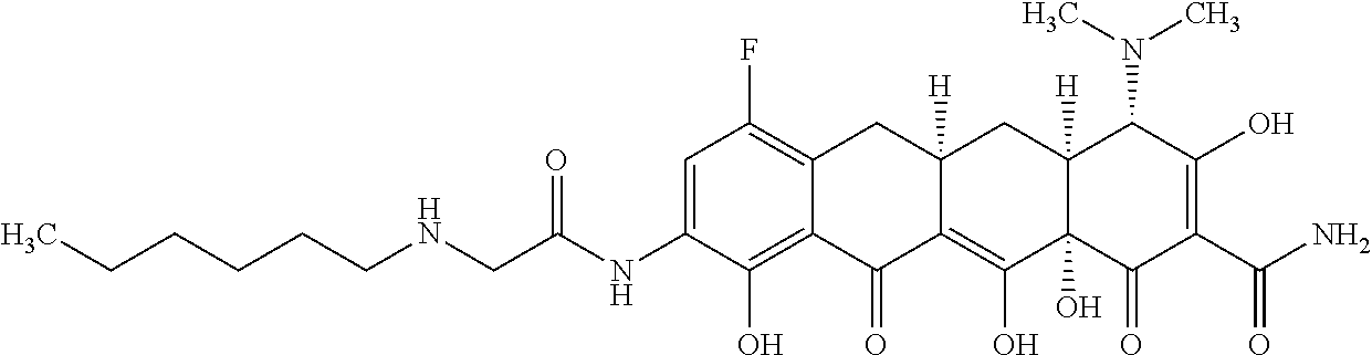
C1=C(NC(CNCCCCCC)=O)C(O)=C2C(=C1F)CC1([H])C(=C(O)C3(O)C([H])(C1)C(N(C)C)C(O)=C(C(N)=O)C3=O)C2=O
